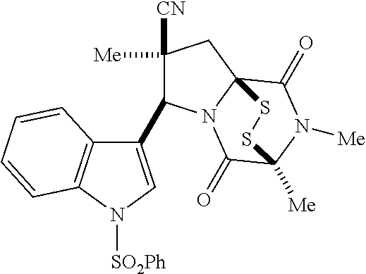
C1([Me])([CN])CC23N(C(=O)C([Me])(N([Me])C2=O)SS3)C1C1=CN([SO2Ph])C2=C1C=CC=C2
